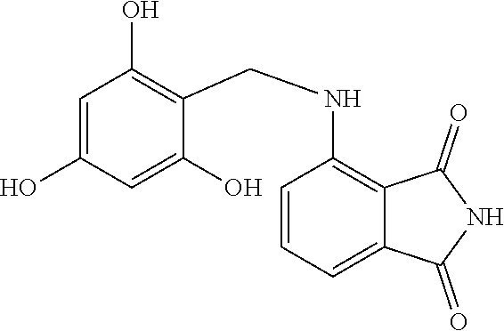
C1=C(O)C=C(O)C(CNC2=C3C(=CC=C2)C(=O)NC3=O)=C1O
